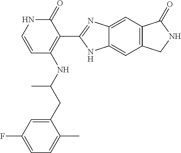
C1(CC(NC2=C(C3=NC4=CC5=C(C=C4N3)CNC5=O)C(=O)NC=C2)C)=CC(F)=CC=C1C
